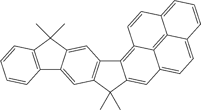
C12=C3C4=C5C(=CC=C4C=C1C(C)(C)C1=C2C=C2C(=C1)C1=C(C2(C)C)C=CC=C1)C=CC=C5C=C3
